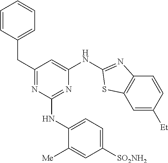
C1=C([Et])C=CC2=C1SC(NC1=CC(CC3=CC=CC=C3)=NC(NC3=CC=C([SO2NH2])C=C3[Me])=N1)=N2
